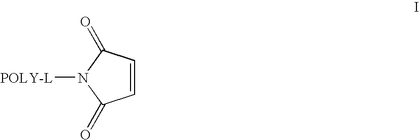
C1=CC(=O)N([POLY-L])C1=O
